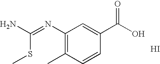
NC(=NC1=C(C)C=CC(C(O)=O)=C1)SC.I
